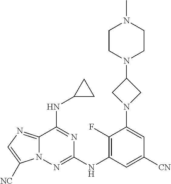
C1(F)=C(NC2=NN3C(=NC=C3[NC])C(NC3CC3)=N2)C=C([CN])C=C1N1CC(N2CCN(C)CC2)C1
